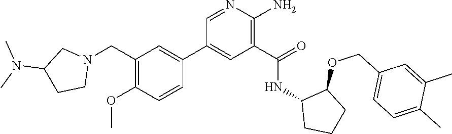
C1=NC(N)=C(C(=O)NC2CCCC2OCC2=CC=C(C)C(C)=C2)C=C1C1=CC(CN2CC(N(C)C)CC2)=C(OC)C=C1
